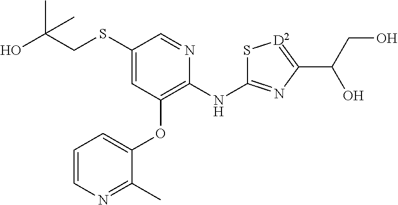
OC(CSC1=CC(OC2=CC=CN=C2C)=C(NC2=NC(C(CO)O)=[D2]S2)N=C1)(C)C
